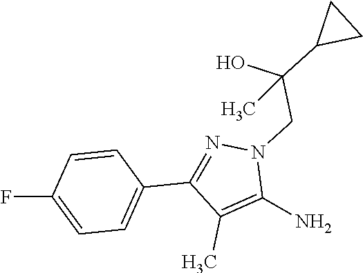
NC1=C(C)C(C2=CC=C(F)C=C2)=NN1CC(O)(C1CC1)C
